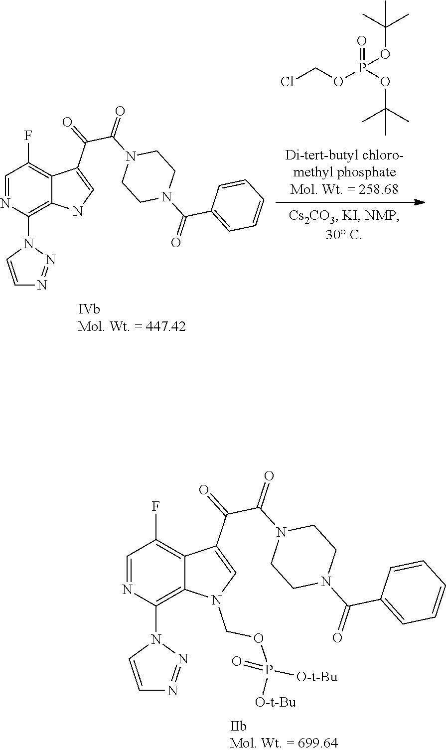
ClCOP(OC(C)(C)C)(=O)OC(C)(C)C.C1=NC(N2C=CN=N2)=C2C(=C1F)C(C(=O)C(N1CCN(C(=O)C3=CC=CC=C3)CC1)=O)=CN2.C1=NC(N2C=CN=N2)=C2C(=C1F)C(C(=O)C(N1CCN(C(=O)C3=CC=CC=C3)CC1)=O)=CN2COP([O-t-Bu])(=O)[O-t-Bu]
